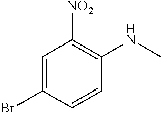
C1=C(Br)C=CC(NC)=C1[NO2]
